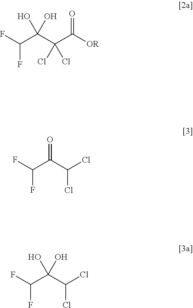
FC(C(C(C([OR])=O)(Cl)Cl)(O)O)F.FC(C(C(Cl)Cl)=O)F.FC(C(C(Cl)Cl)(O)O)F
